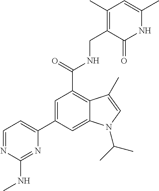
N1C(C)=CC(C)=C(CNC(C2=C3C(=CC(C4=CC=NC(NC)=N4)=C2)N(C(C)C)C=C3C)=O)C1=O
